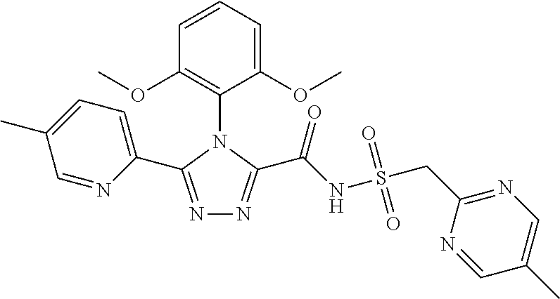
N1=C(C2=CC=C(C)C=N2)N(C2=C(OC)C=CC=C2OC)C(C(NS(CC2=NC=C(C)C=N2)(=O)=O)=O)=N1
